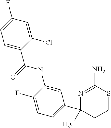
C1=C(NC(=O)C2=CC=C(F)C=C2Cl)C(F)=CC=C1C1(C)CCSC(N)=N1
